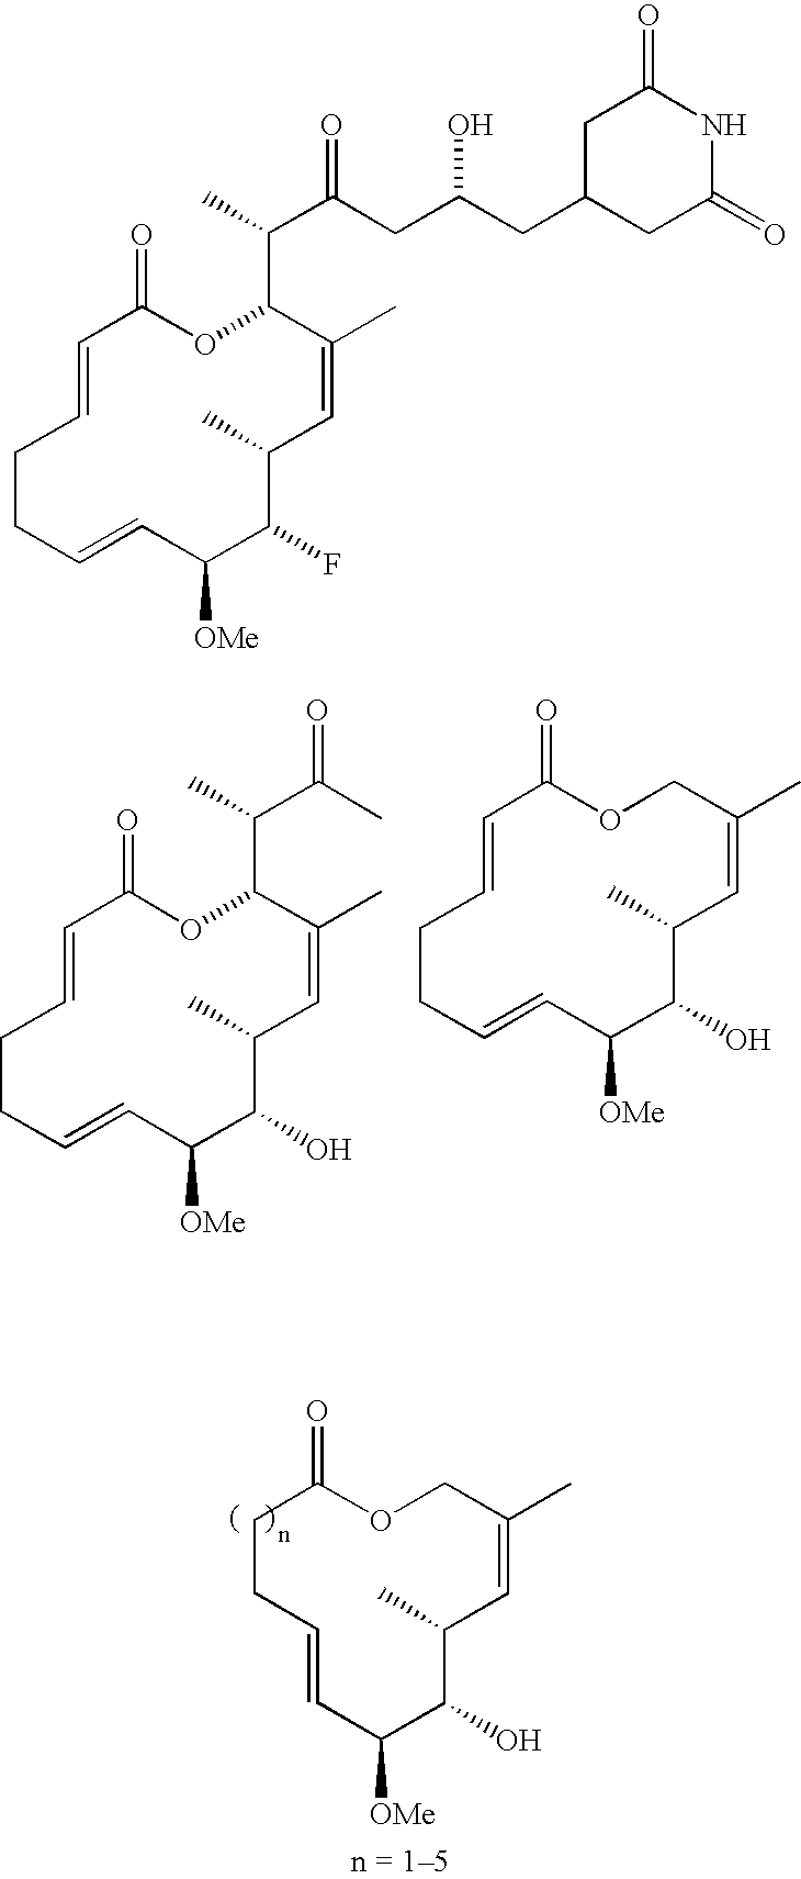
C1C(C)=CC(C)C(O)C([OMe])C=CCCC(=O)O1.C(C1C(C)=CC(C)C(O)C([OMe])C=CCCC=CC(=O)O1)(C(C)=O)C.C1C(C)=CC(C)C(O)C([OMe])C=CCCC=CC(=O)O1.C(C1C(C)=CC(C)C(F)C([OMe])C=CCCC=CC(=O)O1)(C(CC(CC1CC(=O)NC(=O)C1)O)=O)C
